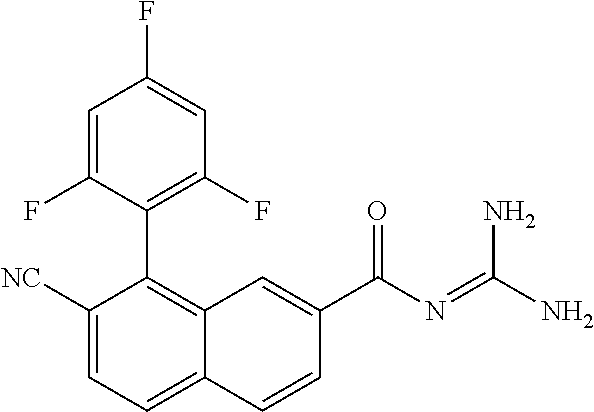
C1([NC])=CC=C2C(=C1C1=C(F)C=C(F)C=C1F)C=C(C(N=C(N)N)=O)C=C2
